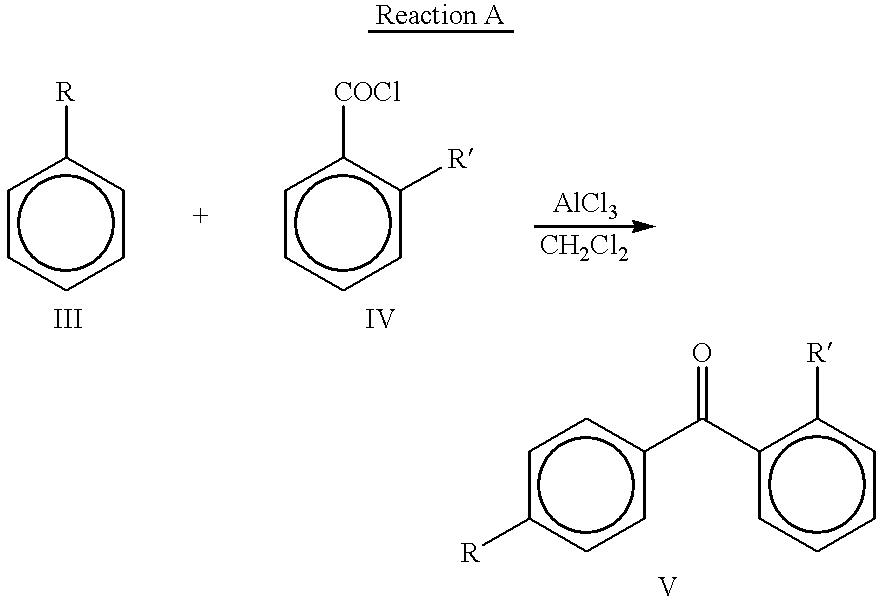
c1ccccc1[R].c1cccc([R])c1[COCl].c1c([R])ccc(C(c2ccccc2[R])=O)c1
